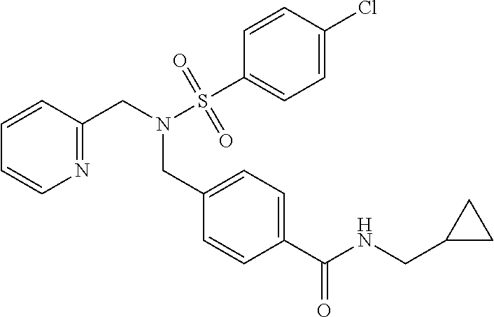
C1(C(NCC2CC2)=O)=CC=C(CN(CC2=NC=CC=C2)S(C2=CC=C(Cl)C=C2)(=O)=O)C=C1
